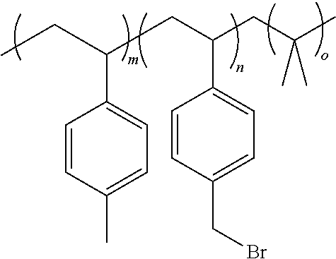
C(C(CC(C)(C)C)C1=CC=C(CBr)C=C1)CC(CC)C1=CC=C(C)C=C1
